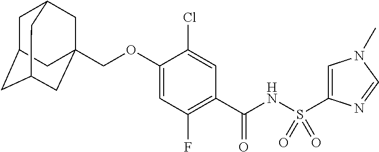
C1=C(OCC23CC4CC(CC(C2)C4)C3)C(Cl)=CC(C(NS(=O)(=O)C2=CN(C)C=N2)=O)=C1F
